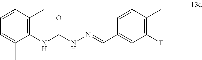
C1(C)=CC=CC(C)=C1NC(NN=CC1=CC(F)=C(C)C=C1)=O
